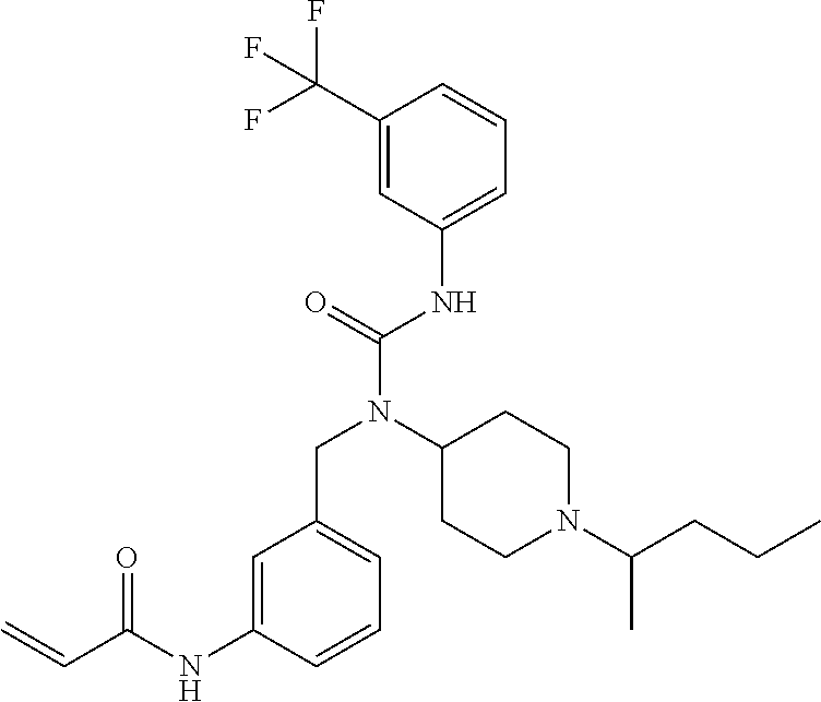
C1(C(F)(F)F)=CC(NC(N(C2CCN(C(CCC)C)CC2)CC2=CC=CC(NC(C=C)=O)=C2)=O)=CC=C1
